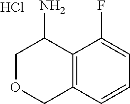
C1OCC2=C(C1N)C(F)=CC=C2.Cl
